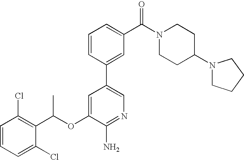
C1=CC(Cl)=C(C(OC2=CC(C3=CC(C(N4CCC(N5CCCC5)CC4)=O)=CC=C3)=CN=C2N)C)C(Cl)=C1
